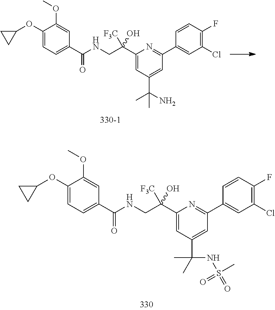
C1(C(NCC(C2=CC(C(C)(N)C)=CC(C3=CC(Cl)=C(F)C=C3)=N2)([F3C])O)=O)=CC=C(OC2CC2)C(OC)=C1.C1(C(NCC(C2=CC(C(C)(NS(=O)(C)=O)C)=CC(C3=CC(Cl)=C(F)C=C3)=N2)([F3C])O)=O)=CC=C(OC2CC2)C(OC)=C1
